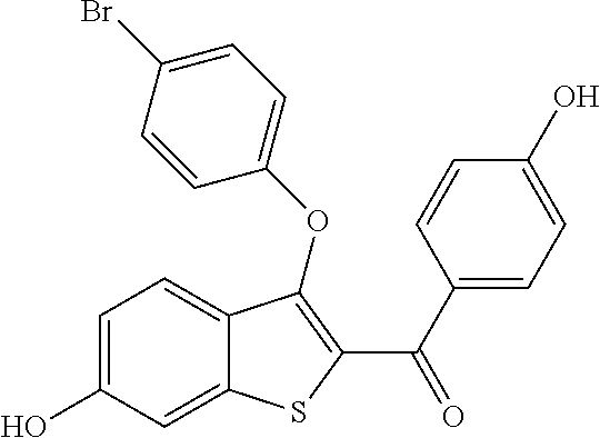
C1=C(O)C=C2C(=C1)C(OC1=CC=C(Br)C=C1)=C(C(C1=CC=C(O)C=C1)=O)S2
